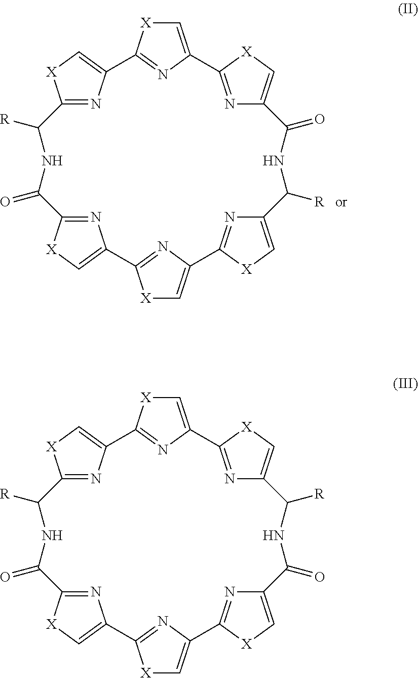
C12=NC(=C[X]1)C1=NC(=C[X]1)C1=NC(=C[X]1)C(=O)NC([R])C1=C[X]C(=N1)C1=C[X]C(=N1)C1=C[X]C(=N1)C(=O)NC2[R].C12=NC(=C[X]1)C1=NC(=C[X]1)C1=NC(=C[X]1)C([R])NC(=O)C1=C[X]C(=N1)C1=C[X]C(=N1)C1=C[X]C(=N1)C(=O)NC2[R]
